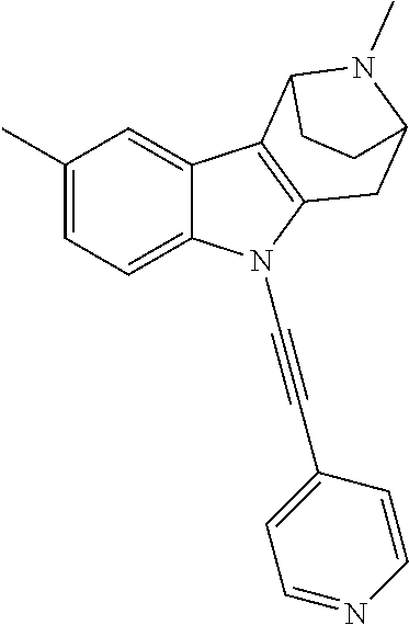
C1(C)=CC=C2C(=C1)C1=C(N2C#CC2=CC=NC=C2)CC2N(C)C1CC2
